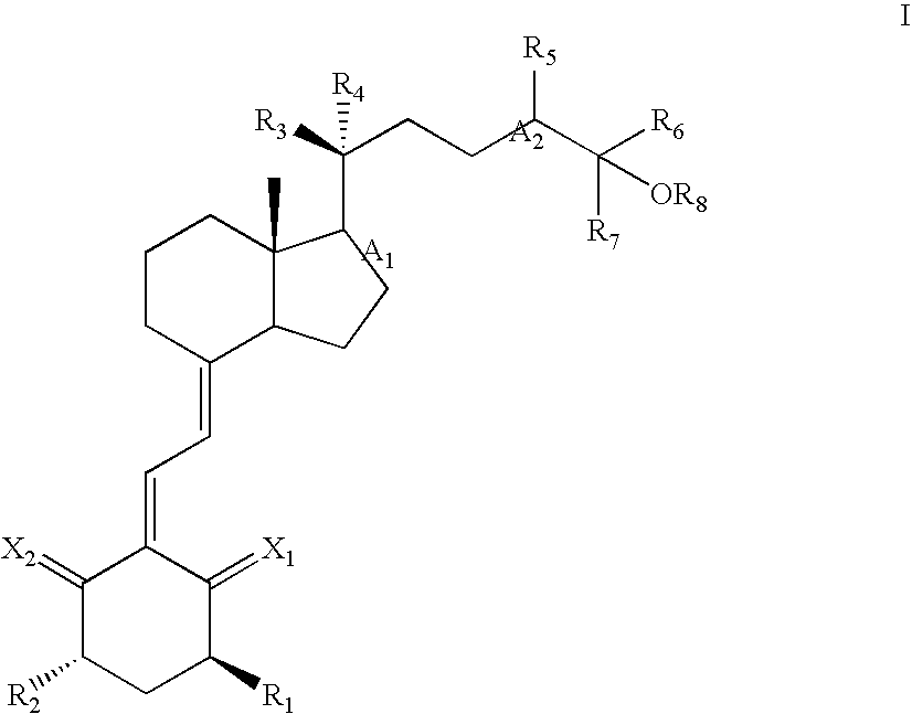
C1CCC(=CC=C2C(=[X2])C([R2])CC([R1])C2=[X1])C2C1(C)C(C([R3])(CCC(C([OR8])([R7])[R6])[R5])[R4])CC2
